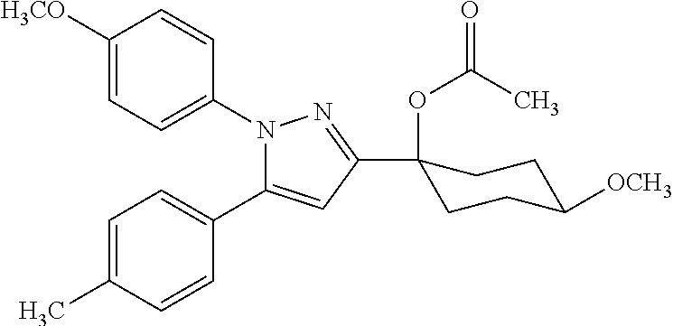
C1([H3CO])=CC=C(N2C(C3=CC=C(C)C=C3)=CC(C3(OC(=O)C)CCC([OCH3])CC3)=N2)C=C1
